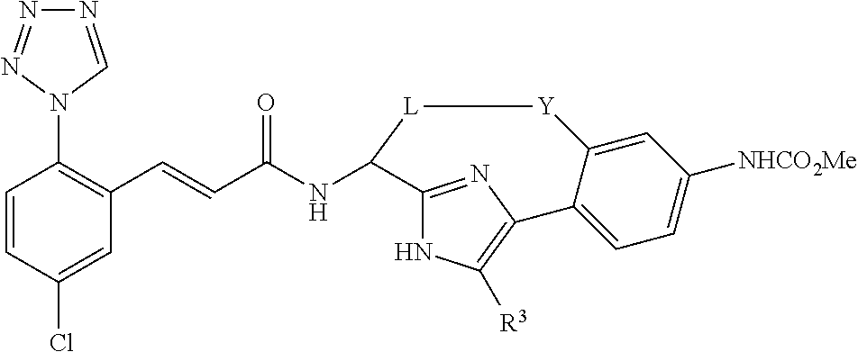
N1=CN(C2=C(C=CC(NC3C4=NC(=C([R3])N4)C4=CC=C([NHCO2Me])C=C4[Y][L]3)=O)C=C(Cl)C=C2)N=N1
